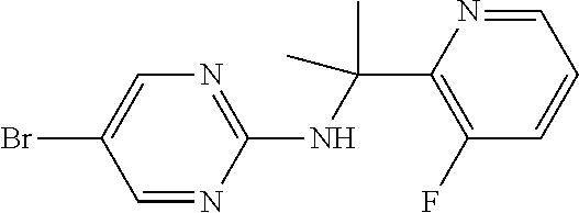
BrC1=CN=C(NC(C)(C)C2=C(F)C=CC=N2)N=C1
